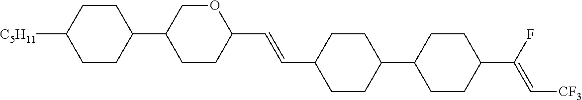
C1CC(C2CCC(C=CC3CCC(C4CCC(C(F)=C[CF3])CC4)CC3)OC2)CCC1[C5H11]
